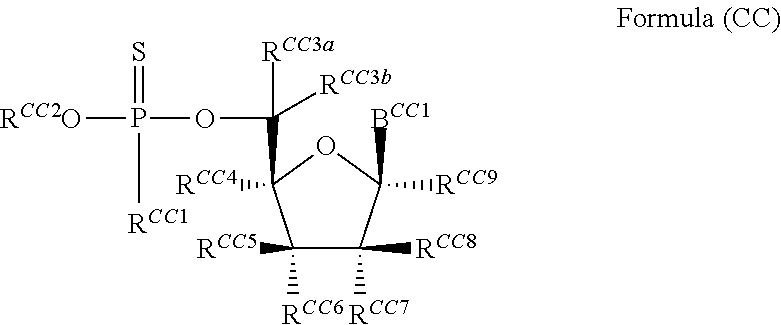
C1([RCC6])([RCC5])C([RCC7])([RCC8])C([RCC9])([BCC1])OC1([RCC4])C([RCC3b])([RCC3a])OP([RCC2O])(=S)[RCC1]
